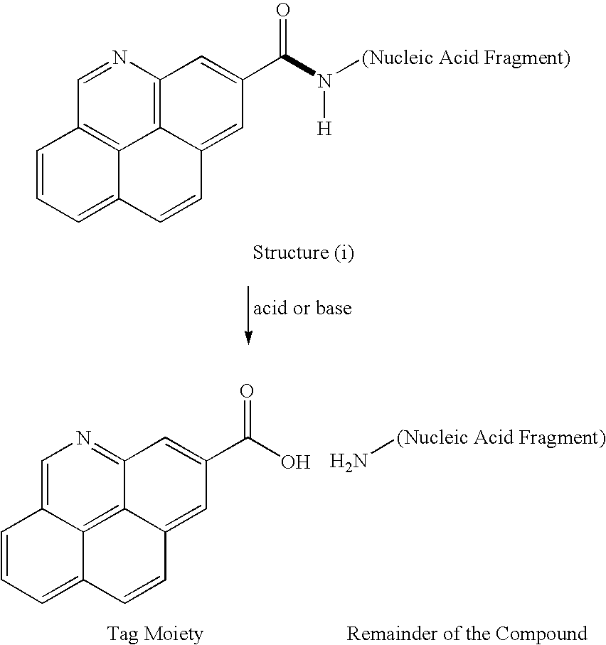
N1=C2C3=C4C(=C1)C=CC=C4C=CC3=CC(C(O)=O)=C2.N[(Nucleic Acid Fragment)].N1=CC2=C3C4=C1C=C(C(N([(Nucleic Acid Fragment)])[H])=O)C=C4C=CC3=CC=C2
